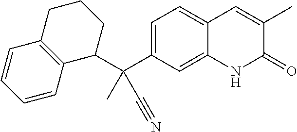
C1(C(C)(C#N)C2C3=C(C=CC=C3)CCC2)=CC=C2C(=C1)NC(=O)C(C)=C2
